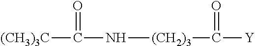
[(CH3)3C]C(=O)N[(CH2)3]C(=O)[Y]
